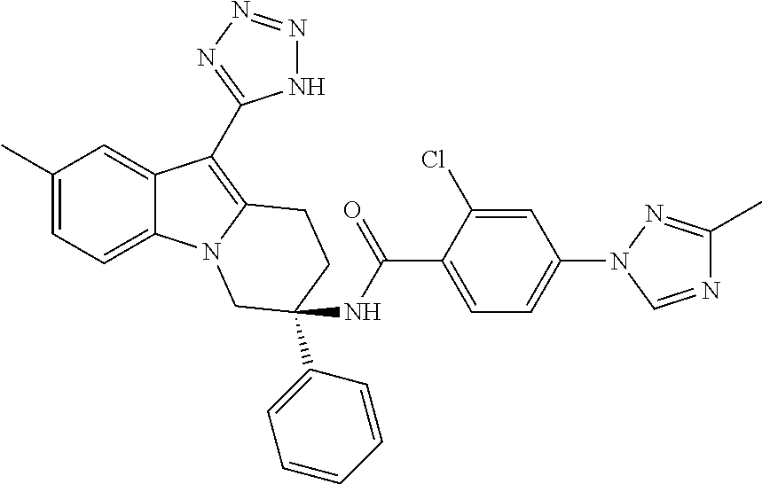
C1(C)=CC=C2C(=C1)C(C1=NN=NN1)=C1N2CC(NC(C2=CC=C(N3C=NC(C)=N3)C=C2Cl)=O)(C2=CC=CC=C2)CC1
